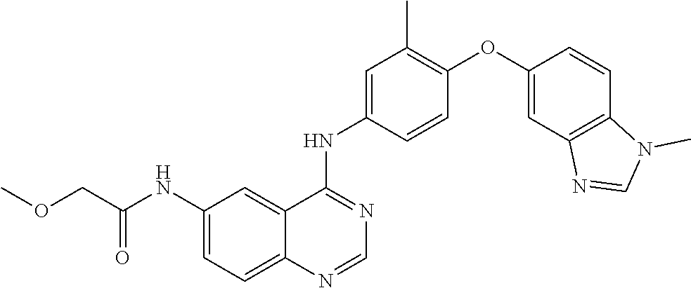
C1(NC(COC)=O)=CC=C2C(=C1)C(NC1=CC(C)=C(OC3=CC4=C(C=C3)N(C)C=N4)C=C1)=NC=N2
